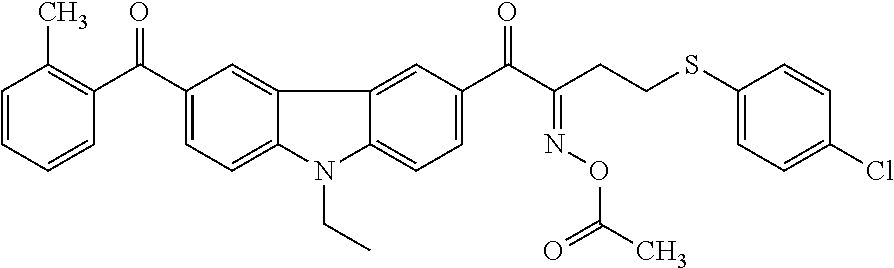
C1=CC=CC(C(C2=CC=C3C(=C2)C2=CC(C(C(CCSC4=CC=C(Cl)C=C4)=NOC(=O)C)=O)=CC=C2N3CC)=O)=C1C
